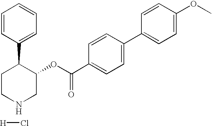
[H]Cl.C1CC(C2=CC=CC=C2)C(OC(C2=CC=C(C3=CC=C(OC)C=C3)C=C2)=O)CN1
